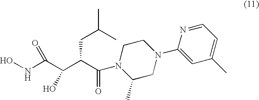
C(C(C(C(NO)=O)O)CC(C)C)(=O)N1C(C)CN(C2=CC(C)=CC=N2)CC1
